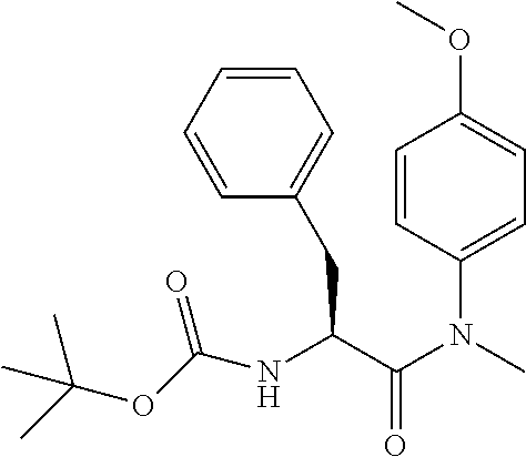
C(NC(C(N(C)C1=CC=C(OC)C=C1)=O)CC1=CC=CC=C1)(OC(C)(C)C)=O
